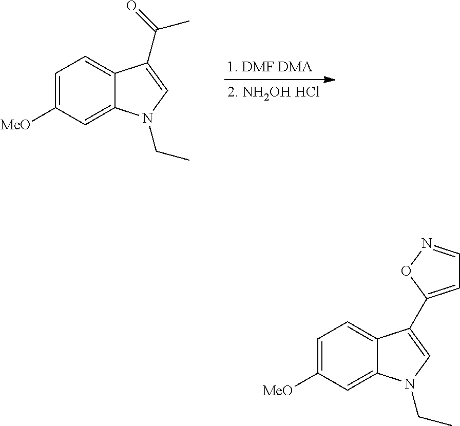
C1=C([MeO])C=C2C(=C1)C(C(=O)C)=CN2CC.C1=C([MeO])C=C2C(=C1)C(C1=CC=NO1)=CN2CC
